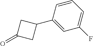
C1(C2=CC(F)=CC=C2)CC(=O)C1
